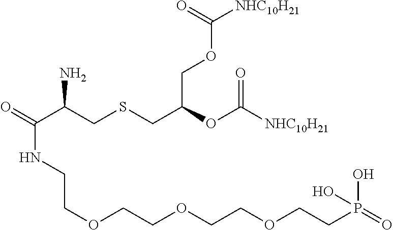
O=C(C(CSCC(OC([NHC10H21])=O)COC([NHC10H21])=O)N)NCCOCCOCCOCCP(=O)(O)O
